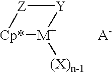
[Z]1[Y][M+]([(X)n-1])[Cp*]1.[A-]
